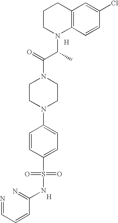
[H].C12=C(C=CC(Cl)=C1)N(C(C(N1CCN(C3=CC=C(S(=O)(=O)NC(=N)C=CC=N)C=C3)CC1)=O)C)CCC2.[H]
